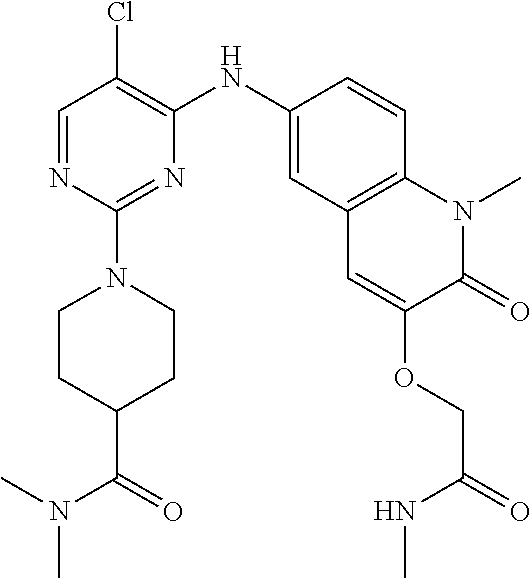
C1=NC(N2CCC(C(=O)N(C)C)CC2)=NC(NC2=CC3=C(C=C2)N(C)C(=O)C(OCC(=O)NC)=C3)=C1Cl
